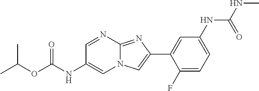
C1=NC2=NC(C3=CC(NC(NC)=O)=CC=C3F)=CN2C=C1NC(OC(C)C)=O
